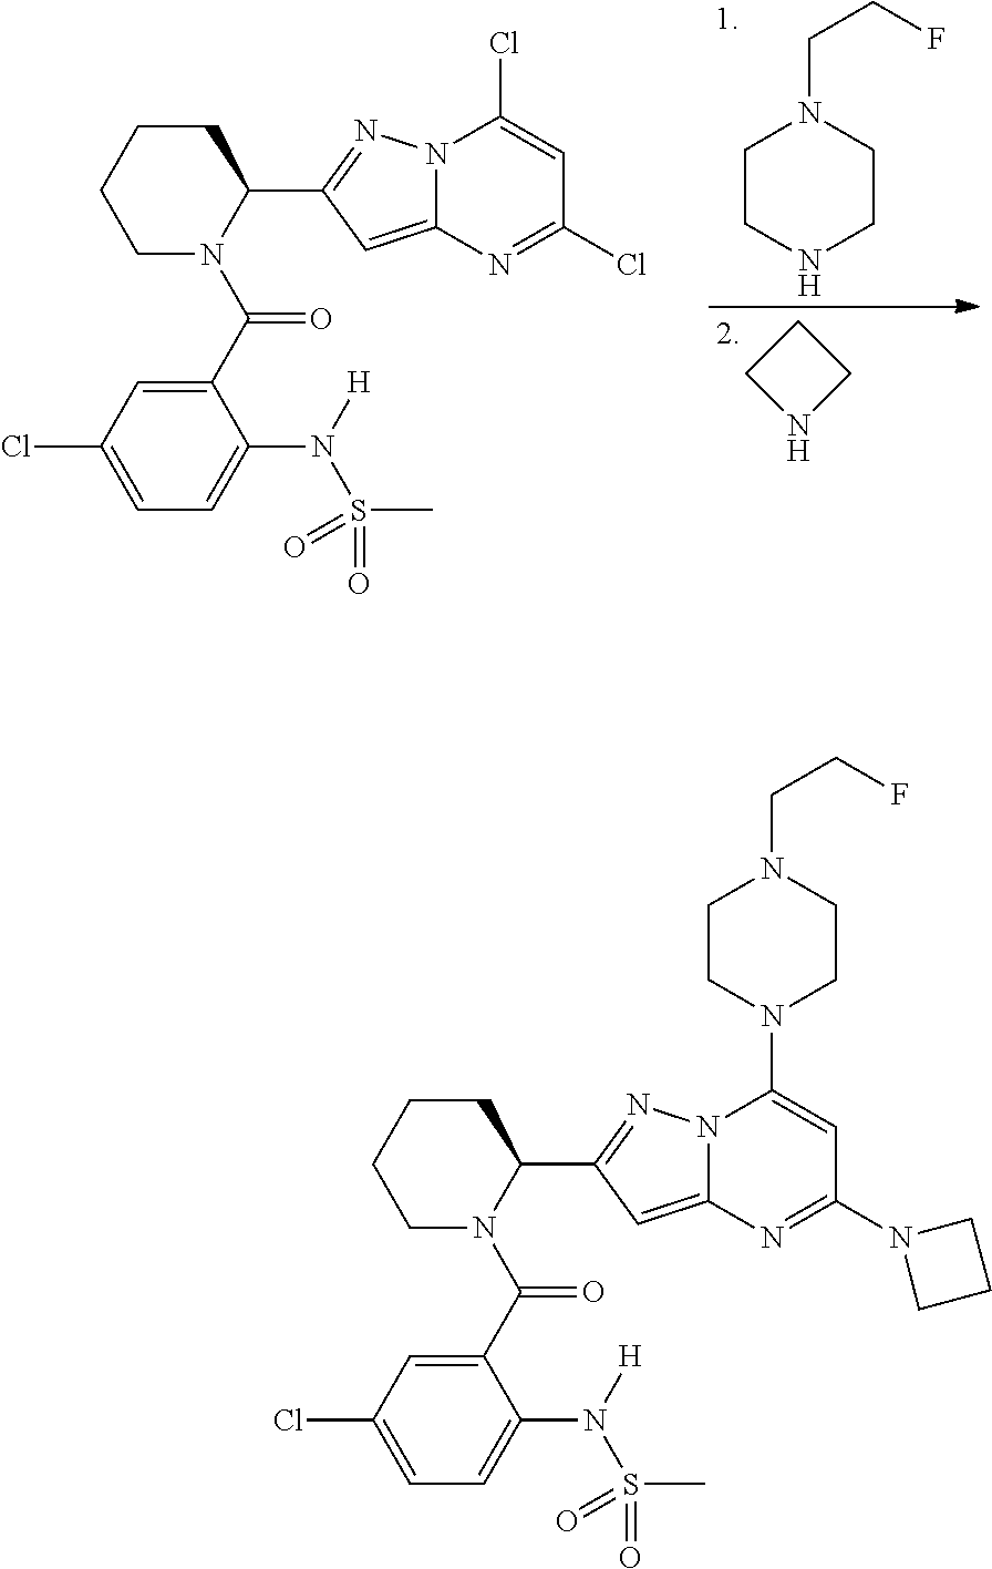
C1CNC1.C1CNCCN1CCF.C1CCCC(C2=NN3C(=C2)N=C(Cl)C=C3Cl)N1C(C1=CC(Cl)=CC=C1N([H])S(C)(=O)=O)=O.C1CCCC(C2=NN3C(=C2)N=C(N2CCC2)C=C3N2CCN(CCF)CC2)N1C(C1=CC(Cl)=CC=C1N([H])S(C)(=O)=O)=O
